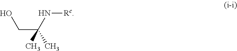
C(C(N[Rc])(C)C)O
